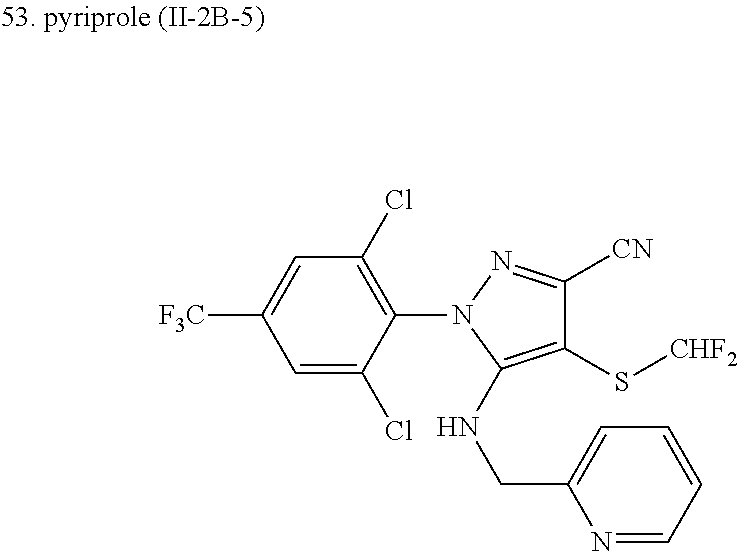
[F3C]C1=CC(Cl)=C(N2N=C([CN])C(S[CHF2])=C2NCC2=CC=CC=N2)C(Cl)=C1
